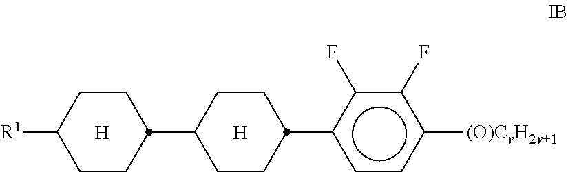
[R1]C1CCC(C2CCC(c3ccc([(O)CvH2v+1])c(F)c3F)CC2)CC1.[H].[H]
